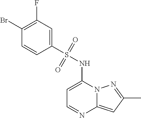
C1=C(NS(C2=CC(F)=C(Br)C=C2)(=O)=O)N2C(=CC(C)=N2)N=C1
